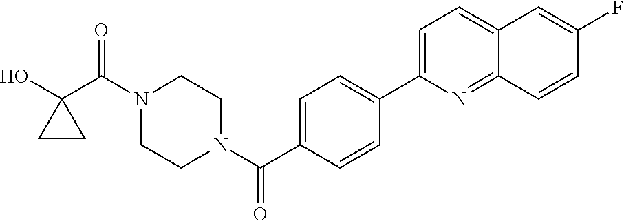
OC1(C(N2CCN(C(=O)C3=CC=C(C4=CC=C5C(=N4)C=CC(F)=C5)C=C3)CC2)=O)CC1
